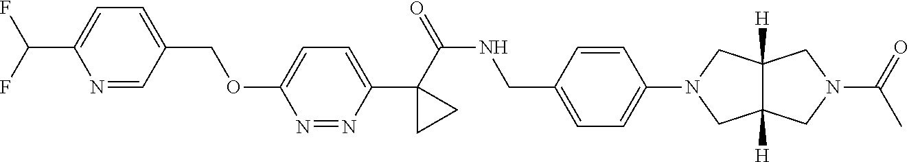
C1(C(=O)NCC2=CC=C(N3CC4([H])C([H])(C3)CN(C(=O)C)C4)C=C2)(C2=CC=C(OCC3=CC=C(C(F)F)N=C3)N=N2)CC1
